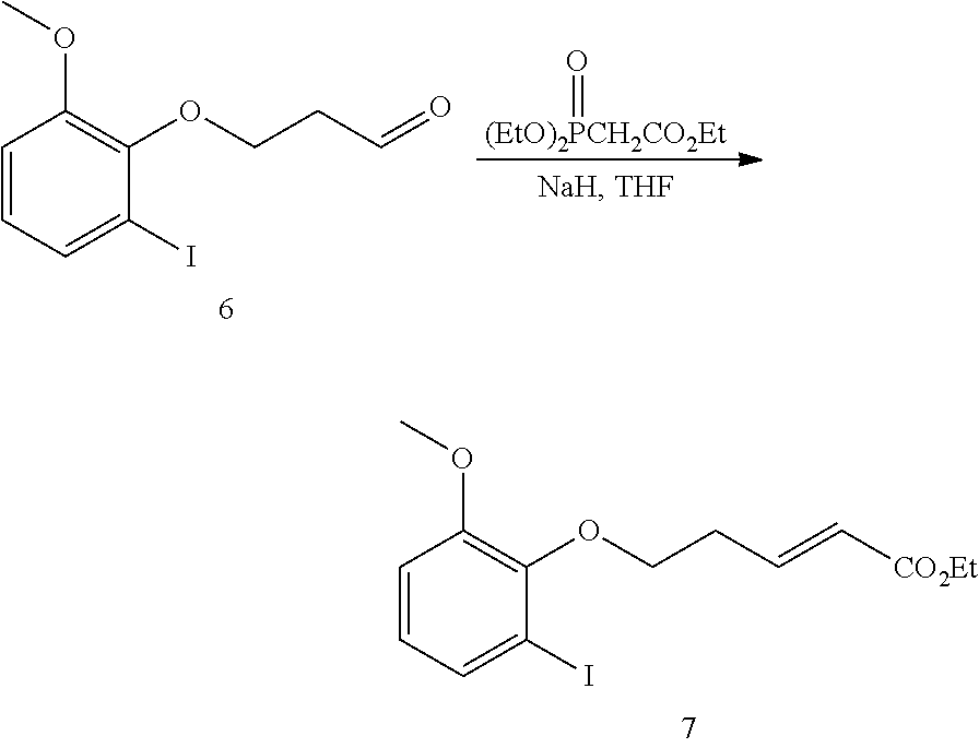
C1=CC=C(I)C(OCCC=C[CO2Et])=C1OC.C1=CC=C(I)C(OCCC=O)=C1OC.[(EtO)2PCH2CO2Et]=O
